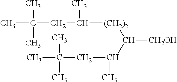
CC(C)(C)CC([(CH2)2]C(C(CC(C)(C)C)C)[CH2OH])C
